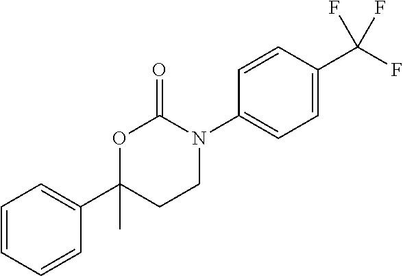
O1C(C2=CC=CC=C2)(C)CCN(C2=CC=C(C(F)(F)F)C=C2)C1=O
